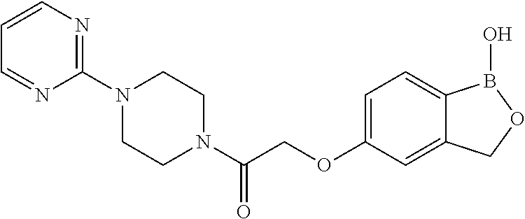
C1(OCC(N2CCN(C3=NC=CC=N3)CC2)=O)=CC=C2C(=C1)COB2O
